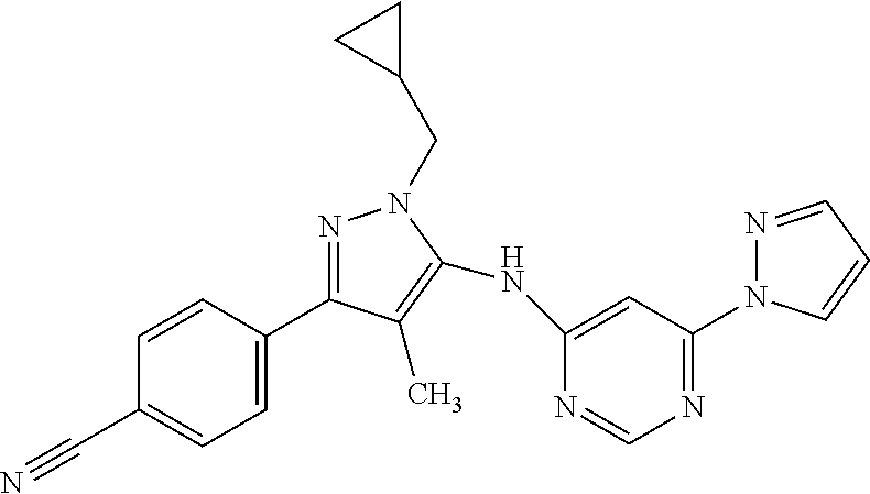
C1=CC(C2=NN(CC3CC3)C(NC3=CC(N4N=CC=C4)=NC=N3)=C2C)=CC=C1C#N
